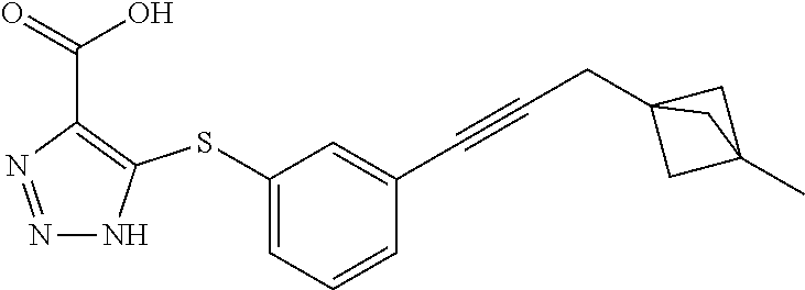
N1=NC(C(=O)O)=C(SC2=CC=CC(C#CCC34CC(C)(C3)C4)=C2)N1
